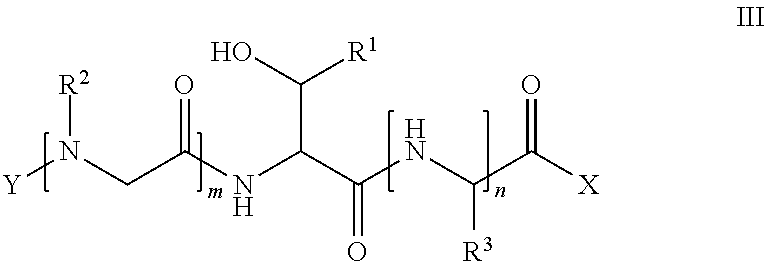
[R2]N(CC(NC(C(NC(C([X])=O)[R3])=O)C(O)[R1])=O)[Y]
